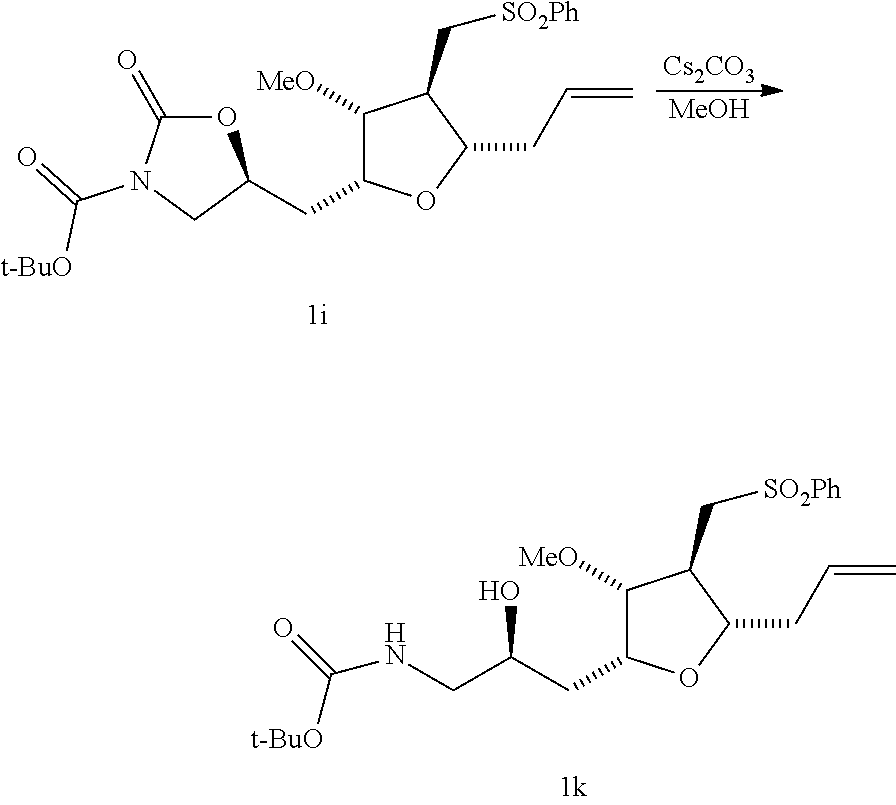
C1([MeO])C(CC(CNC(=O)[t-BuO])O)OC(CC=C)C1C[SO2Ph].C1([MeO])C(CC2OC(=O)N(C(=O)[t-BuO])C2)OC(CC=C)C1C[SO2Ph].[Cs2CO3].[MeOH]
